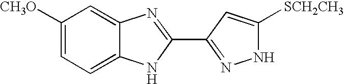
C1([CH3O])=CC=C2C(=C1)N=C(C1=NNC([SCH2CH3])=C1)N2
